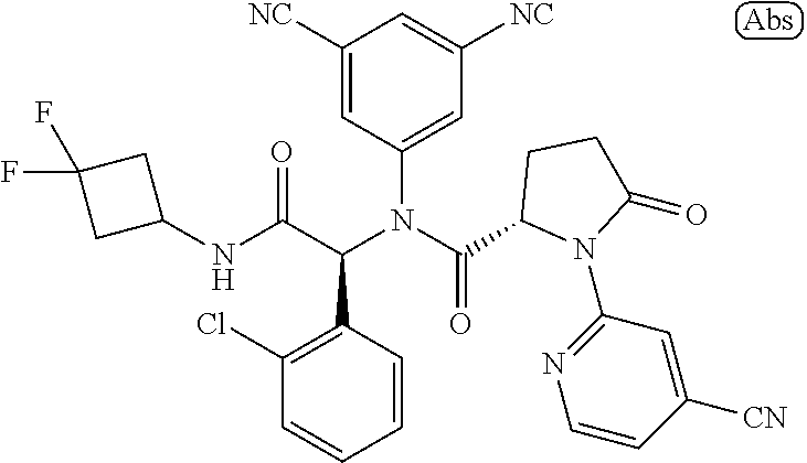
N(C(C(N(C(=O)C1N(C2=NC=CC([CN])=C2)C(=O)CC1)C1=CC([NC])=CC([NC])=C1)C1=C(Cl)C=CC=C1)=O)C1CC(F)(F)C1
